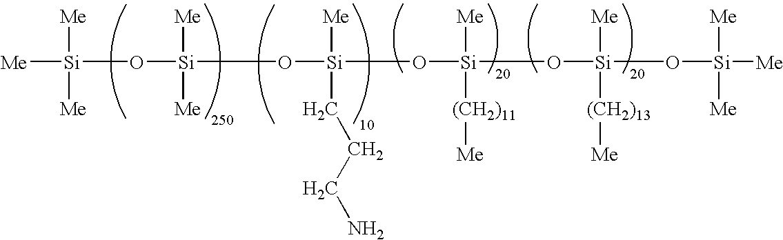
[Me][Si](O[Si](O[Si](O[Si](O[Si](O[Si]([Me])([Me])[Me])([Me])[(CH2)13][Me])([Me])[(CH2)11][Me])([Me])CCCN)([Me])[Me])([Me])[Me]
